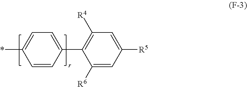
C1(C2=C([R4])C=C([R5])C=C2[R6])=CC=C(*)C=C1
